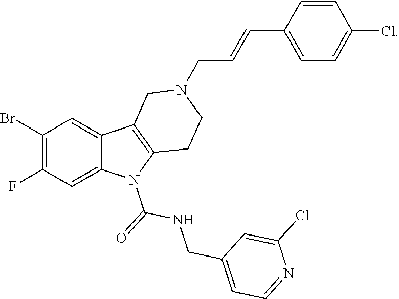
C1(Br)=C(F)C=C2C(=C1)C1=C(N2C(=O)NCC2=CC=NC(Cl)=C2)CCN(CC=CC2=CC=C(Cl)C=C2)C1
